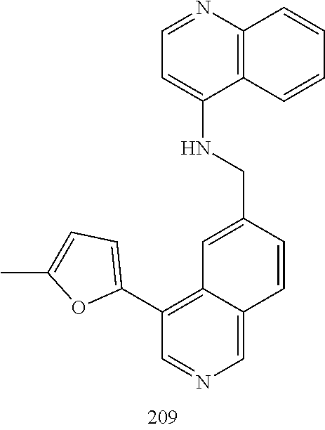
N(CC1=CC2=C(C3=CC=C(C)O3)C=NC=C2C=C1)C1=CC=NC2=C1C=CC=C2
